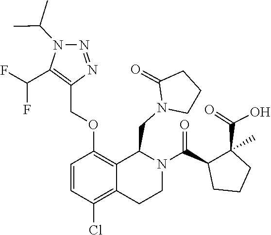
C1CN(CC2C3=C(OCC4=C(C(F)F)N(C(C)C)N=N4)C=CC(Cl)=C3CCN2C(C2CCCC2(C(=O)O)C)=O)C(=O)C1
